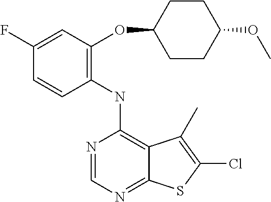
C1(NC2=C3C(=NC=N2)SC(Cl)=C3C)=C(OC2CCC(OC)CC2)C=C(F)C=C1
